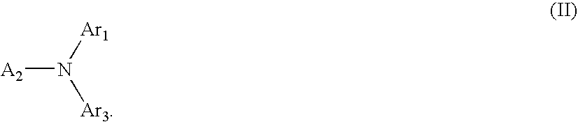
[A2]N([Ar1])[Ar3]
